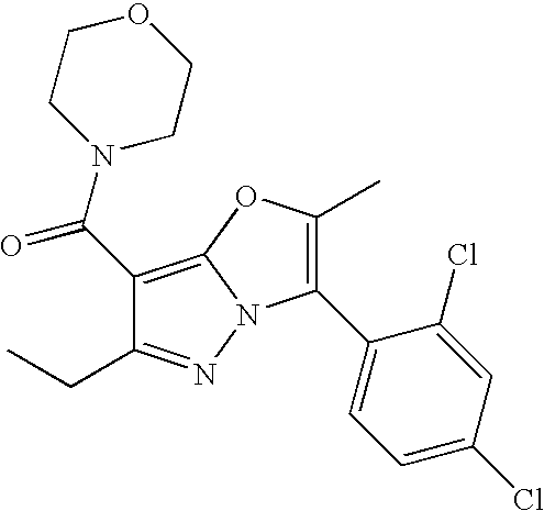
C1(C(N2CCOCC2)=O)=C2N(N=C1CC)C(C1=CC=C(Cl)C=C1Cl)=C(C)O2
